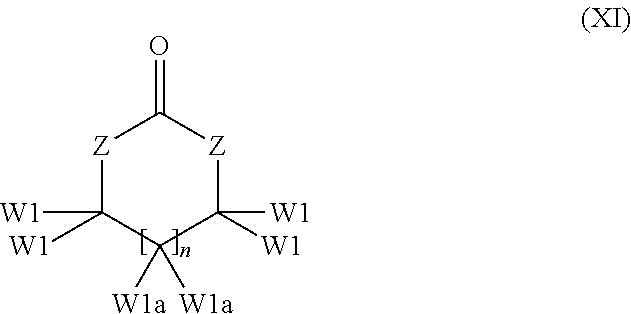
[Z]1C([W1])([W1])C([W1a])([W1a])C([W1])([W1])[Z]C1=O
